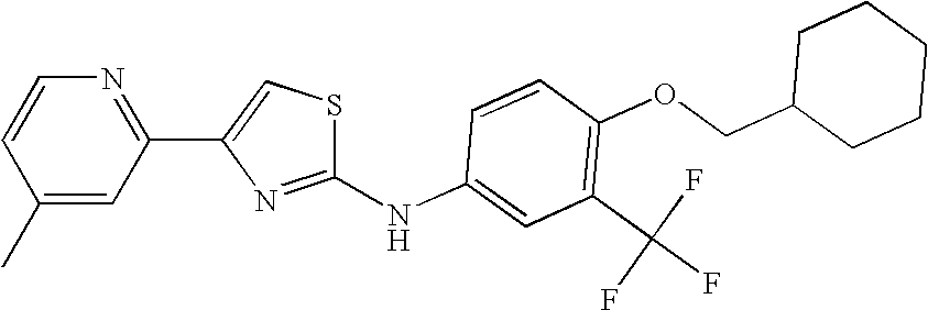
C1=CC(NC2=NC(C3=NC=CC(C)=C3)=CS2)=CC(C(F)(F)F)=C1OCC1CCCCC1
